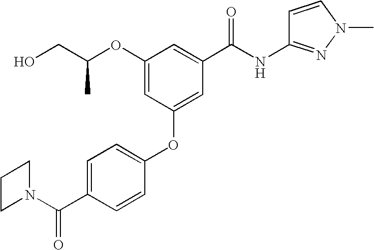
O(C1=CC(OC2=CC=C(C(N3CCC3)=O)C=C2)=CC(C(NC2=NN(C)C=C2)=O)=C1)C(CO)C
